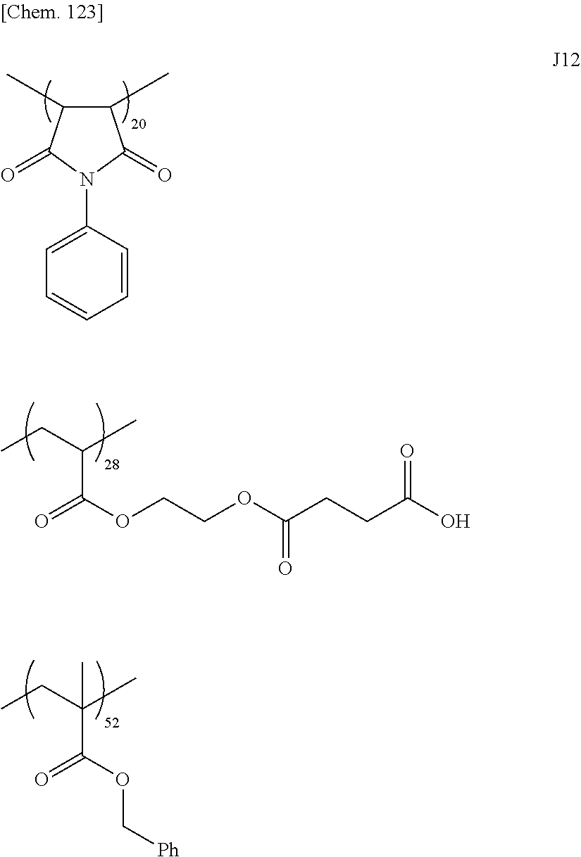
C1=CC(N2C(=O)C(C)C(C)C2=O)=CC=C1.C(C(=O)OCCOC(CCC(O)=O)=O)(C)CC.C(C(=O)OC[Ph])(C)(CC)C
